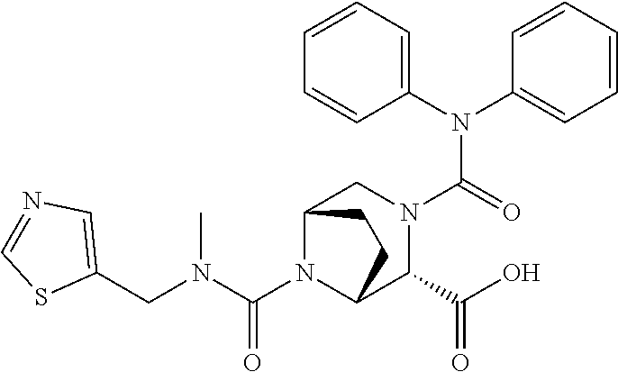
C(N1C2C(C(O)=O)N(C(N(C3=CC=CC=C3)C3=CC=CC=C3)=O)CC1CC2)(N(CC1=CN=CS1)C)=O
